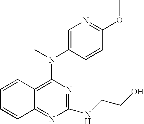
N(C1=C2C(=NC(NCCO)=N1)C=CC=C2)(C)C1=CN=C(OC)C=C1
